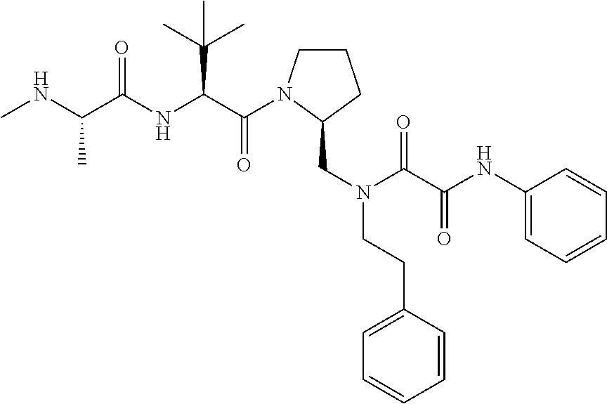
C1CN(C(=O)C(C(C)(C)C)NC(=O)C(C)NC)C(CN(C(=O)C(NC2=CC=CC=C2)=O)CCC2=CC=CC=C2)C1
